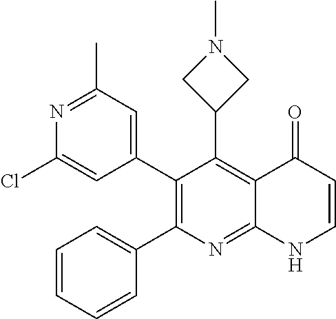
N1=C(C)C=C(C2=C(C3=CC=CC=C3)N=C3C(=C2C2CN(C)C2)C(=O)C=CN3)C=C1Cl
